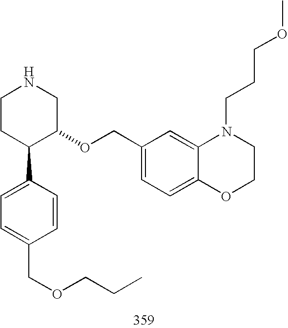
C1CC(C2=CC=C(COCCC)C=C2)C(OCC2=CC=C3C(=C2)N(CCCOC)CCO3)CN1
